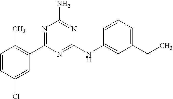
C1=CC(Cl)=CC(C2=NC(N)=NC(NC3=CC(CC)=CC=C3)=N2)=C1C
